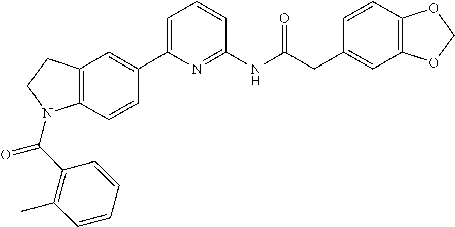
C1=CC2=C(C=C1CC(NC1=NC(C3=CC4=C(C=C3)N(C(C3=C(C)C=CC=C3)=O)CC4)=CC=C1)=O)OCO2
